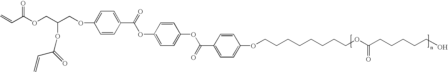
C=CC(OCC(COC1=CC=C(C(=O)OC2=CC=C(OC(=O)C3=CC=C(OCCCCCCCCOC(CCCCCO)=O)C=C3)C=C2)C=C1)OC(=O)C=C)=O
